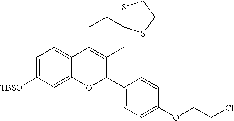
C1=C([TBSO])C=C2C(=C1)C1=C(C(C3=CC=C(OCCCl)C=C3)O2)CC2(CC1)SCCS2
